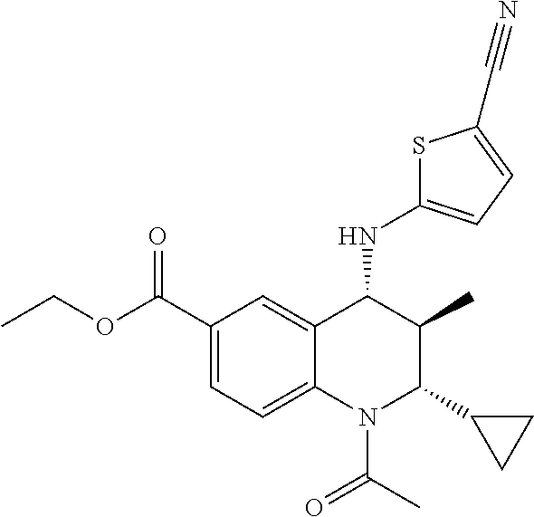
C1(C(OCC)=O)=CC=C2C(=C1)C(NC1=CC=C(C#N)S1)C(C)C(C1CC1)N2C(C)=O
